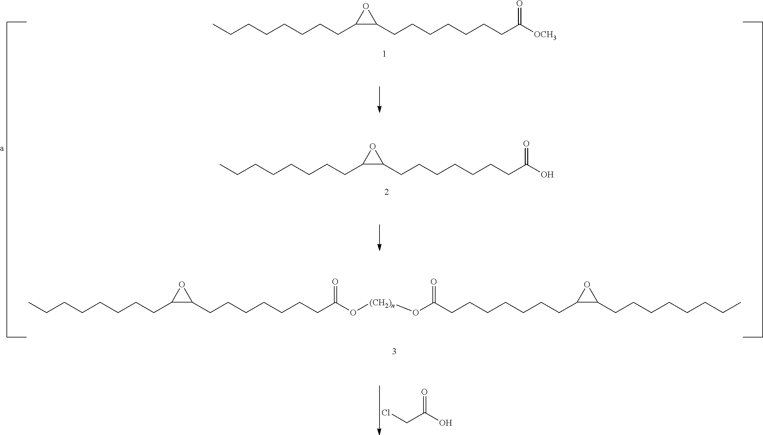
ClCC(O)=O.C(CCCC1C(CCCCCCCC(O[(CH2)n]OC(CCCCCCCC2C(CCCCCCCC)O2)=O)=O)O1)CCCC.CCCCCCCCC1C(CCCCCCCC(O)=O)O1.CCCCCCCCC1C(CCCCCCCC([OCH3])=O)O1
